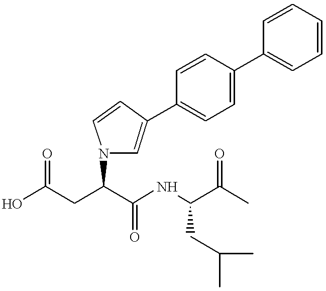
OC(CC(C(NC(C(C)=O)CC(C)C)=O)N1C=C(C2=CC=C(C3=CC=CC=C3)C=C2)C=C1)=O
